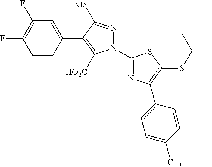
C1=CC(C2=C([HO2C])N(C3=NC(C4=CC=C([CF3])C=C4)=C(SC(C)C)S3)N=C2[Me])=CC(F)=C1F
